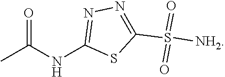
CC(NC1=NN=C(S([NH2])(=O)=O)S1)=O
